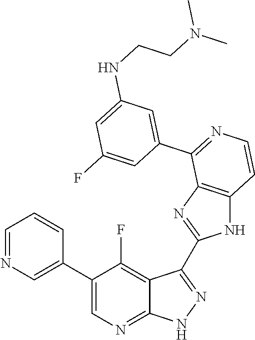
C1=NC=C(C2=CN=C3C(=C2F)C(C2=NC4=C(N2)C=CN=C4C2=CC(NCCN(C)C)=CC(F)=C2)=N[N H]3)C=C1
